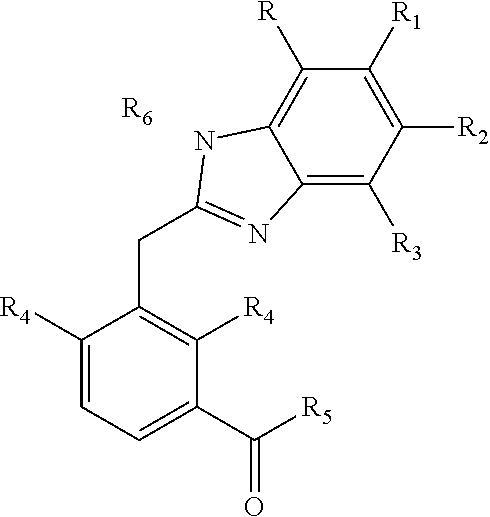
[R4]C1=CC=C(C([R5])=O)C([R4])=C1CC1=NC2=C([R3])C([R2])=C([R1])C([R])=C2N1.[R6]
